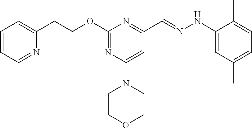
C(C1=NC(OCCC2=CC=CC=N2)=NC(N2CCOCC2)=C1)=NNC1=CC(C)=CC=C1C
